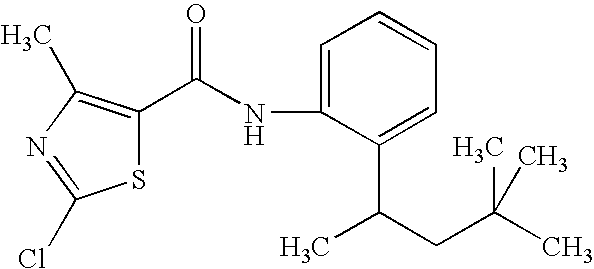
S1C(C(NC2=CC=CC=C2C(CC(C)(C)C)C)=O)=C(C)N=C1Cl
